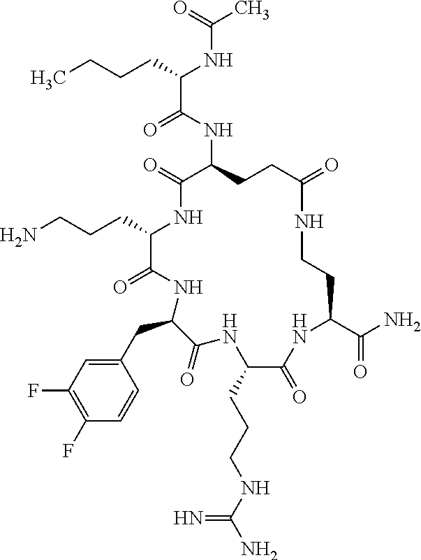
C(C1C(=O)NC(CC2=CC(F)=C(F)C=C2)C(=O)NC(CCCNC(N)=N)C(=O)NC(C(N)=O)CCNC(=O)CCC(NC(C(CCCC)NC(C)=O)=O)C(=O)N1)CCN
